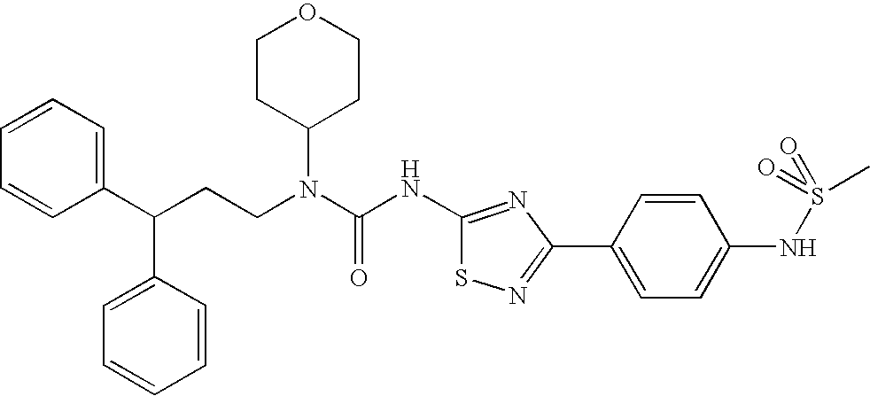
C1(C(CCN(C(NC2=NC(C3=CC=C(NS(=O)(C)=O)C=C3)=NS2)=O)C2CCOCC2)C2=CC=CC=C2)=CC=CC=C1
